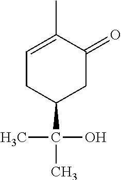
C1=C(C)C(=O)CC(C(C)(C)O)C1
